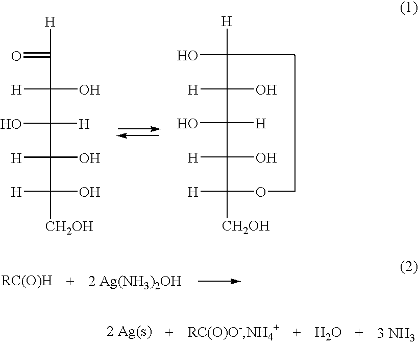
C([H])(=O)C([H])(O)C(O)([H])C([H])(O)C([H])(O)[CH2OH].[H]C1(O)CCOC([H])([CH2OH])C([H])(O)C(O)([H])C1([H])O.[2 Ag(NH3)2OH].O.[3 NH3]
